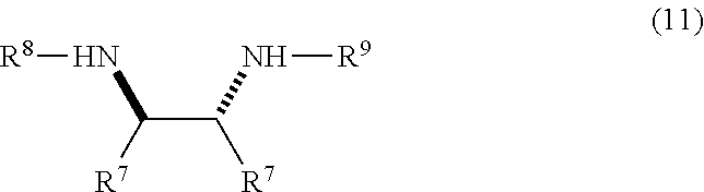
C(C(N[R9])[R7])([R7])N[R8]
